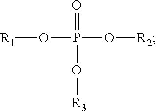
O(P(O[R2])(=O)O[R3])[R1]
